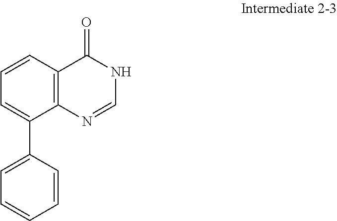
C1=CC=C(C2=CC=CC=C2)C2=C1C(=O)NC=N2
